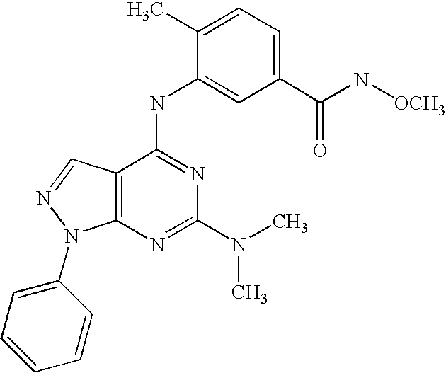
C12=C(C(NC3=CC(C(N[OCH3])=O)=CC=C3C)=NC(N(C)C)=N1)C=NN2C1=CC=CC=C1
